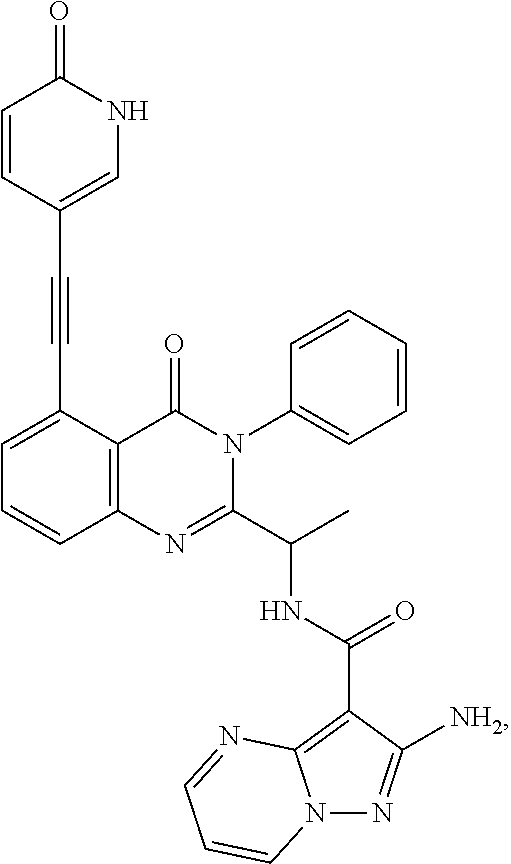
C12=C(C(C#CC3=CNC(=O)C=C3)=CC=C1)C(=O)N(C1=CC=CC=C1)C(C(C)NC(C1=C3N(N=C1[NH2])C=CC=N3)=O)=N2
